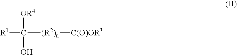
[OR4]C([R1])(O)[(R2)n][C(O)OR3]
